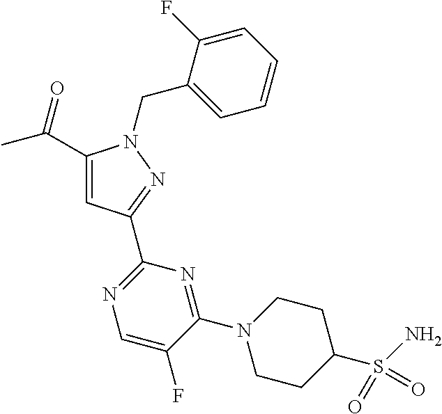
C1(C(=O)C)=CC(C2=NC=C(F)C(N3CCC(S(N)(=O)=O)CC3)=N2)=NN1CC1=CC=CC=C1F
